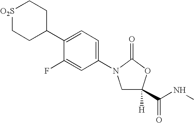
[O2S]1CCC(C2=CC=C(N3CC(C(NC)=O)([H])OC3=O)C=C2F)CC1
